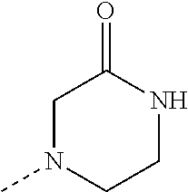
C1N(C)CCNC1=O
